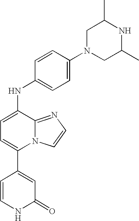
C1=CC(N2CC(C)NC(C)C2)=CC=C1NC1=CC=C(C2=CC(=O)NC=C2)N2C1=NC=C2
